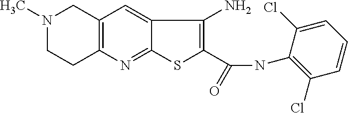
N1(C)CCC2=C(C1)C=C1C(=N2)SC(C(NC2=C(Cl)C=CC=C2Cl)=O)=C1N
